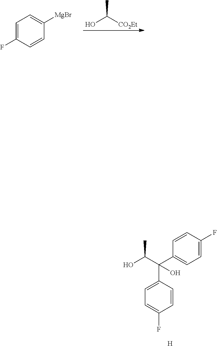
[H].OC(C)C(C1=CC=C(F)C=C1)(C1=CC=C(F)C=C1)O.OC([CO2Et])C.C1=C(F)C=CC([MgBr])=C1
